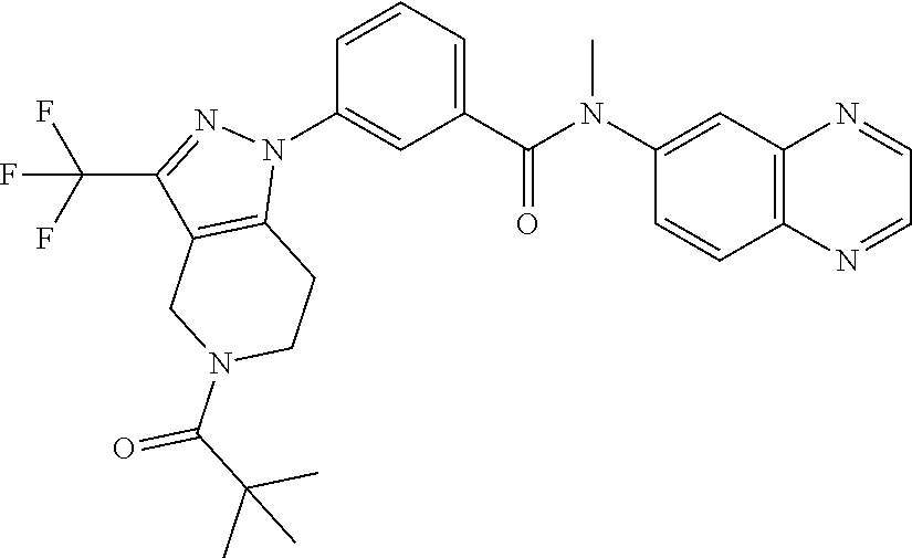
C1(N(C(C2=CC=CC(N3C4=C(C(C(F)(F)F)=N3)CN(C(C(C)(C)C)=O)CC4)=C2)=O)C)=CC2=C(C=C1)N=CC=N2
